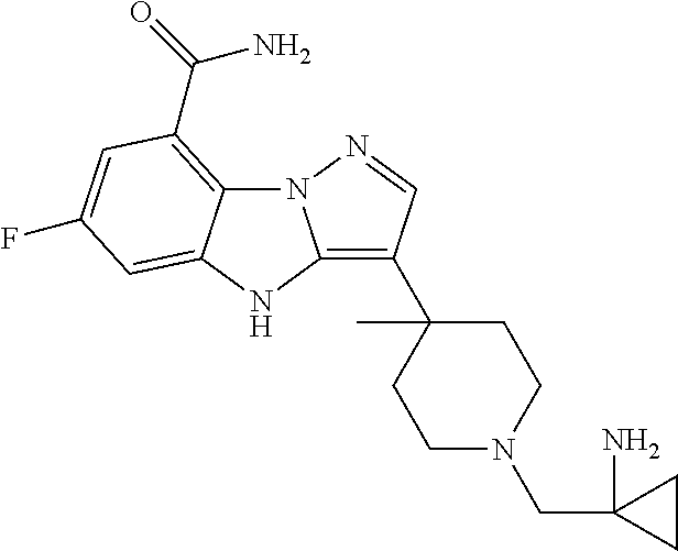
N12C3=C(C(=O)N)C=C(F)C=C3NC1=C(C1(C)CCN(CC3(N)CC3)CC1)C=N2
